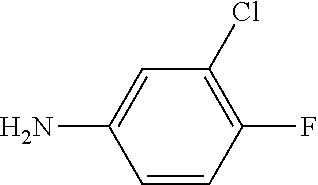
C1(F)=C(Cl)C=C(N)C=C1
